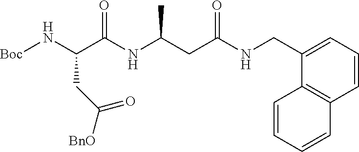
C1=CC=C(CNC(CC(NC(C(N[Boc])CC([BnO])=O)=O)C)=O)C2=C1C=CC=C2
